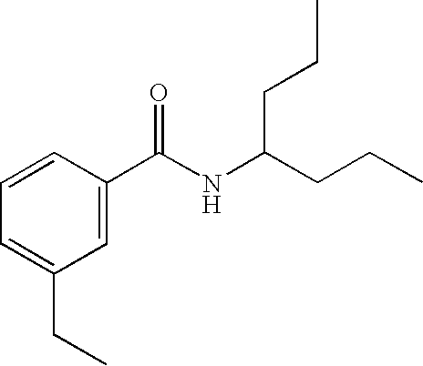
C1=C(C(NC(CCC)CCC)=O)C=CC=C1CC
